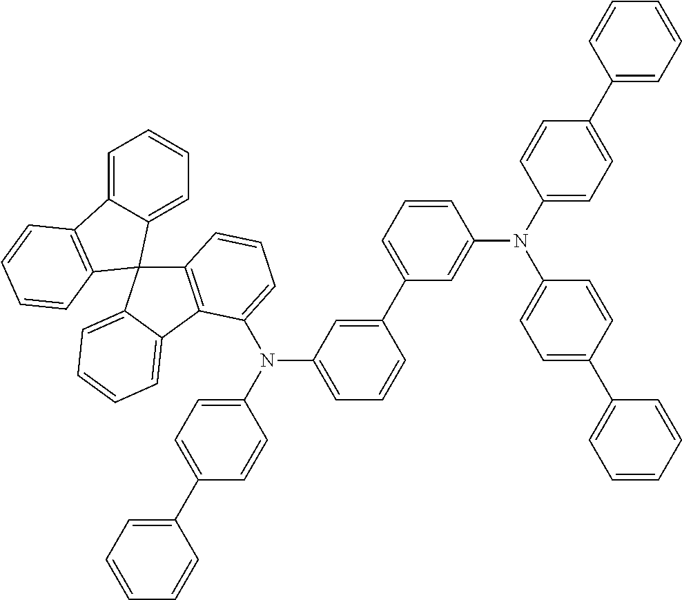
C1=C2C(=CC=C1)C1(C3=C2C=CC=C3)C2=C(C3=CC=CC=C13)C(N(C1=CC=C(C3=CC=CC=C3)C=C1)C1=CC=CC(C3=CC=CC(N(C4=CC=C(C5=CC=CC=C5)C=C4)C4=CC=C(C5=CC=CC=C5)C=C4)=C3)=C1)=CC=C2
